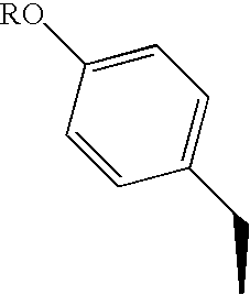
C1=CC([RO])=CC=C1CC
